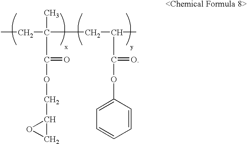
CCC(C)(C(=O)OCC1OC1)CC(C(=O)OC1=CC=CC=C1)C
